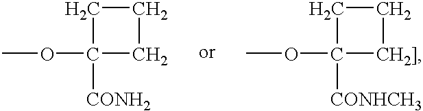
O(C1([CONH2])CCC1)C.O(C1([CONHCH3])[CH2]]CC1)C
